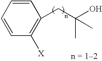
C1(CC(O)(C)C)=C([X])C=CC=C1
